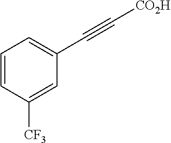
C1=CC([CF3])=CC(C#C[CO2H])=C1
